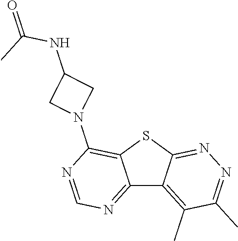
C12=NC=NC(N3CC(NC(C)=O)C3)=C1SC1=NN=C(C)C(C)=C21
